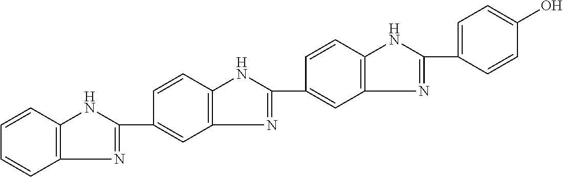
C1=C(C2=NC3=C(C=CC=C3)N2)C=CC2=C1N=C(C1=CC3=C(C=C1)NC(C1=CC=C(O)C=C1)=N3)N2
